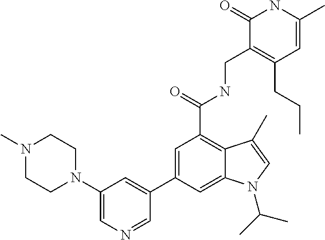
C1(C2=CC(C(NCC3=C(CCC)C=C(C)NC3=O)=O)=C3C(=C2)N(C(C)C)C=C3C)=CC(N2CCN(C)CC2)=CN=C1
